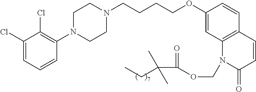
C1(Cl)=CC=CC(N2CCN(CCCCOC3=CC4=C(C=C3)C=CC(=O)N4COC(=O)C(C)(CC)C)CC2)=C1Cl
